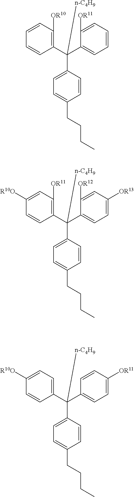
C1(C(C2=CC=CC=C2[OR11])(C2=CC=C(CCCC)C=C2)[n-C4H9])=C([OR10])C=CC=C1.C1(C(C2=CC=C([OR13])C=C2[OR12])(C2=CC=C(CCCC)C=C2)[n-C4H9])=C([OR11])C=C([R10O])C=C1.C1(C(C2=CC=C([OR11])C=C2)(C2=CC=C(CCCC)C=C2)[n-C4H9])=CC=C([R10O])C=C1
